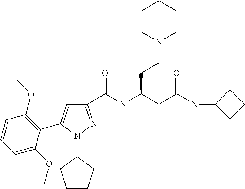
C1(C(NC(CC(N(C2CCC2)C)=O)CCN2CCCCC2)=O)=NN(C2CCCC2)C(C2=C(OC)C=CC=C2OC)=C1
